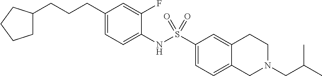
C1(CCCC2CCCC2)=CC=C(NS(C2=CC=C3C(=C2)CCN(CC(C)C)C3)(=O)=O)C(F)=C1
